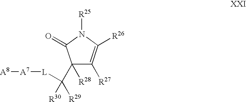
C1(C([L][A7][A8])([R30])[R29])([R28])C([R27])=C([R26])N([R25])C1=O
